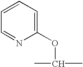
C1=CC=NC(OC(C)C)=C1
